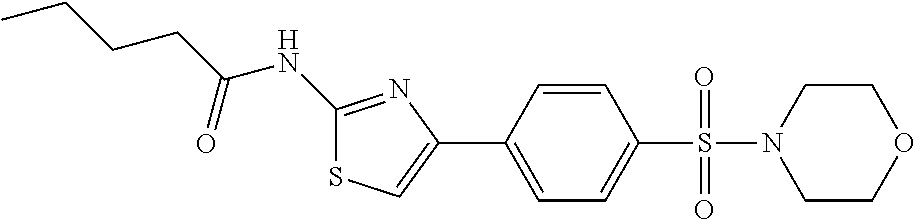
C1(NC(CCCC)=O)=NC(C2=CC=C(S(=O)(=O)N3CCOCC3)C=C2)=CS1
